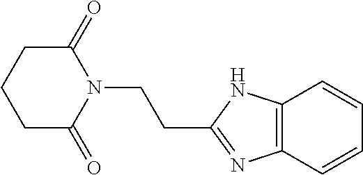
C(N1C(=O)CCCC1=O)CC1=NC2=C(N1)C=CC=C2
